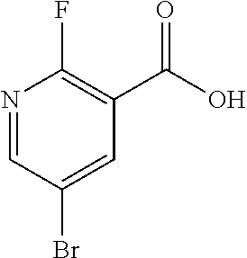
N1=CC(Br)=CC(C(O)=O)=C1F
